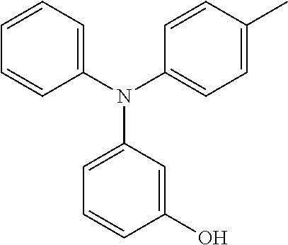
C1(N(C2=CC=C(C)C=C2)C2=CC=CC(O)=C2)=CC=CC=C1
